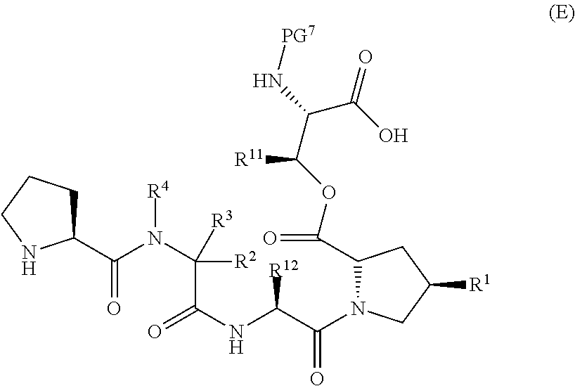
C1C(C(N(C([R2])([R3])C(NC(C(N2C(C(=O)OC(C(N[PG7])C(=O)O)[R11])CC([R1])C2)=O)[R12])=O)[R4])=O)NCC1
